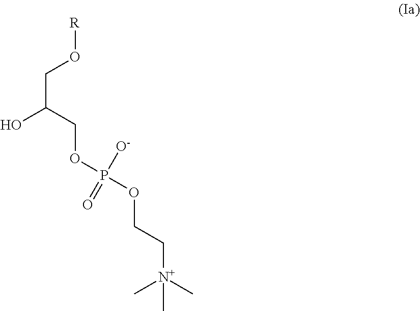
C(C(COP([O-])(=O)OCC[N+](C)(C)C)O)O[R]
